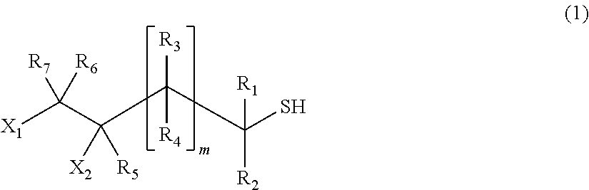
[X1]C(C(C(C(S)([R1])[R2])([R3])[R4])([X2])[R5])([R6])[R7]
